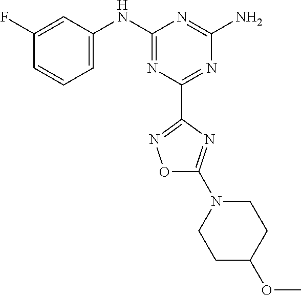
C1(F)=CC(NC2=NC(C3=NOC(N4CCC(OC)CC4)=N3)=NC(N)=N2)=CC=C1
